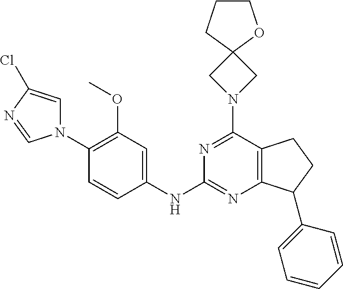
C1(OC)=C(N2C=C(Cl)N=C2)C=CC(NC2=NC3=C(C(N4CC5(C4)OCCC5)=N2)CCC3C2=CC=CC=C2)=C1
